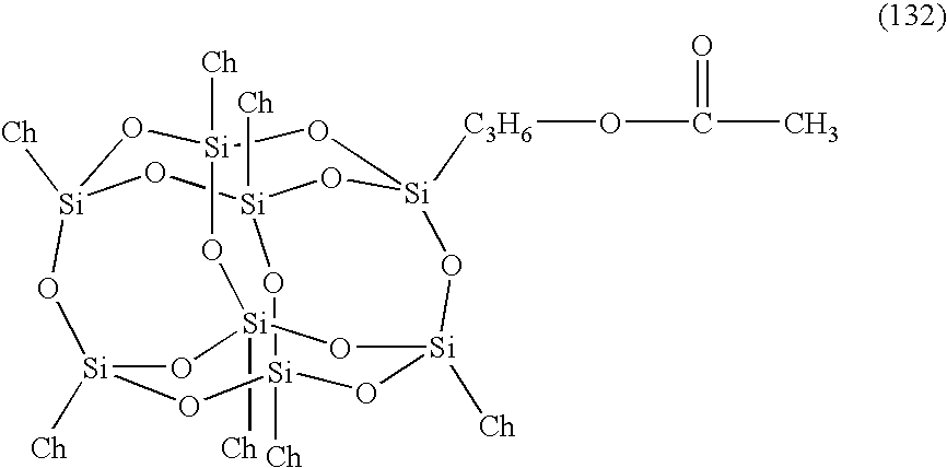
[Si]12([Ch])O[Si]3([Ch])O[Si]4([C3H6]OC(C)=O)O[Si]([Ch])(O1)O[Si]1([Ch])O[Si]([Ch])(O[Si]([Ch])(O3)O[Si]([Ch])(O1)O2)O4
